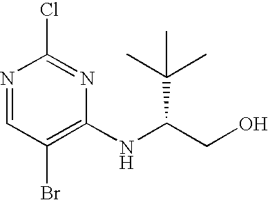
N1=CC(Br)=C(NC(C(C)(C)C)CO)N=C1Cl
